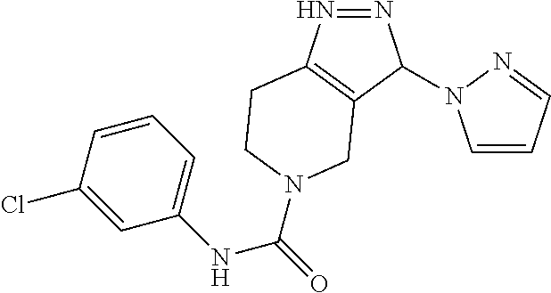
N1=NC(N2C=CC=N2)C2=C1CCN(C(=O)NC1=CC=CC(Cl)=C1)C2
